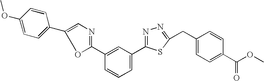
C1(OC)=CC=C(C2=CN=C(C3=CC(C4=NN=C(CC5=CC=C(C(OC)=O)C=C5)S4)=CC=C3)O2)C=C1
